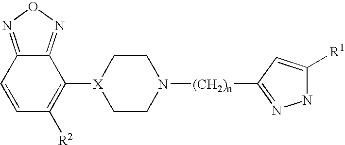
C1=CC([R2])=C([X]2CCN([(CH2)n]C3=NNC([R1])=C3)CC2)C2=NON=C12
